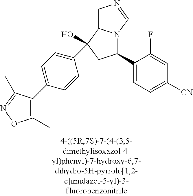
C1=CC(C2(O)C3=CN=CN3C(C3=CC=C([CN])C=C3F)C2)=CC=C1C1=C(C)ON=C1C
